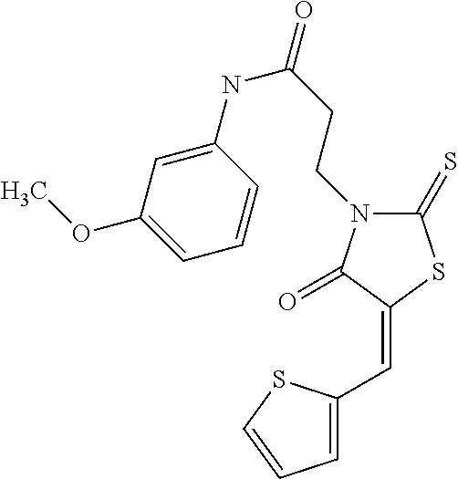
C1(=S)N(CCC(=O)NC2=CC(OC)=CC=C2)C(=O)C(=CC2=CC=CS2)S1
